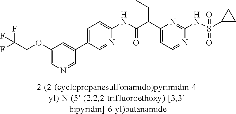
C1(NC(=O)C(C2=CC=NC(NS(=O)(=O)C3CC3)=N2)CC)=CC=C(C2=CC(OCC(F)(F)F)=CN=C2)C=N1
